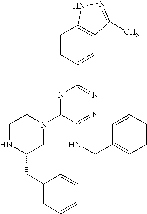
C1=CC(C2=NN=C(NCC3=CC=CC=C3)C(N3CCNC(CC4=CC=CC=C4)C3)=N2)=CC2=C1NN=C2C
